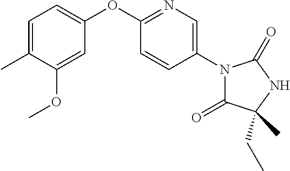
C1=C(C)C(OC)=CC(OC2=NC=C(N3C(=O)C(C)(CC)NC3=O)C=C2)=C1
